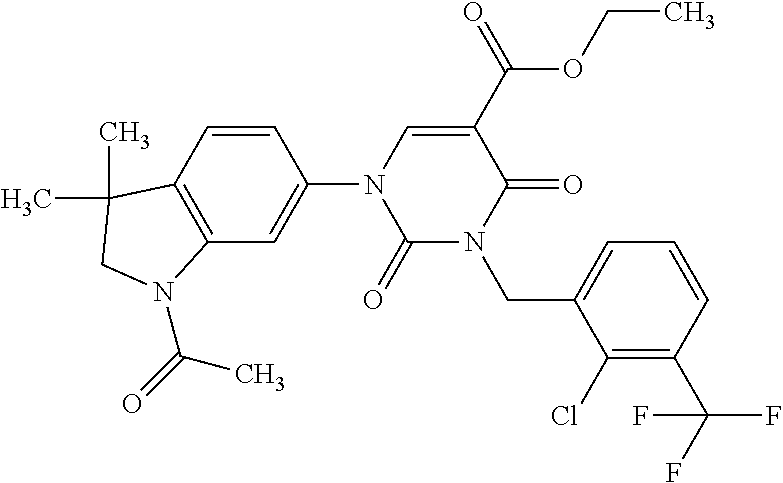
C1(Cl)=C(C(F)(F)F)C=CC=C1CN1C(=O)C(C(=O)OCC)=CN(C2=CC3=C(C=C2)C(C)(C)CN3C(=O)C)C1=O
